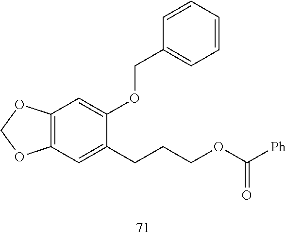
C12=C(OCO1)C=C(OCC1=CC=CC=C1)C(CCCOC(=O)[Ph])=C2
